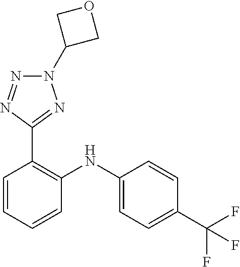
C1=CC(C(F)(F)F)=CC=C1NC1=C(C2=NN(C3COC3)N=N2)C=CC=C1
